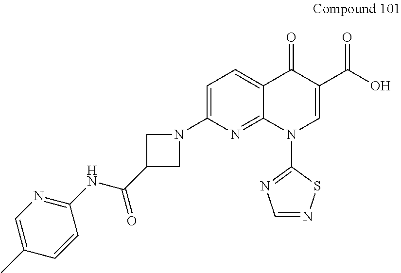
C1=C(N2CC(C(NC3=NC=C(C)C=C3)=O)C2)N=C2C(=C1)C(=O)C(C(O)=O)=CN2C1=NC=NS1
